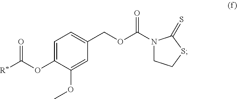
C1=C(OC([R*])=O)C(OC)=CC(COC(N2CCSC2=S)=O)=C1
